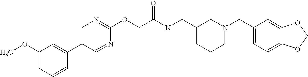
C1(OC)=CC=CC(C2=CN=C(OCC(NCC3CCCN(CC4=CC=C5C(=C4)OCO5)C3)=O)N=C2)=C1
